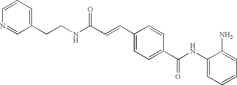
C(C=CC1=CC=C(C(NC2=CC=CC=C2N)=O)C=C1)(NCCC1=CC=CN=C1)=O
